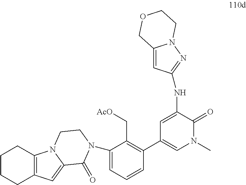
C1CCC2=C(C1)N1C(=C2)C(=O)N(C2=CC=CC(C3=CN(C)C(=O)C(NC4=NN5C(=C4)COCC5)=C3)=C2C[AcO])CC1
